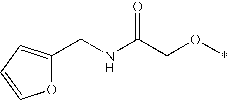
O1C(CNC(CO*)=O)=CC=C1
